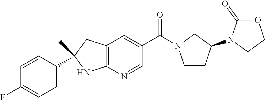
C12=C(N=CC(C(=O)N3CCC(N4CCOC4=O)C3)=C1)NC(C1=CC=C(F)C=C1)(C)C2
